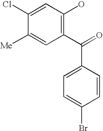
C1(C(=O)C2=CC=C(Br)C=C2)=C(O)C=C(Cl)C([Me])=C1
